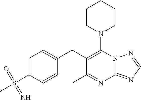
N12C(=NC=N1)N=C(C)C(CC1=CC=C(S(C)(=O)=N)C=C1)=C2N1CCCCC1
